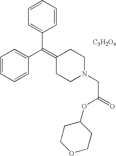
C1=CC=CC(C(=C2CCN(CC(=O)OC3CCOCC3)CC2)C2=CC=CC=C2)=C1.[C3H2O4]
